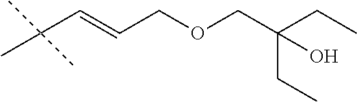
C(=CCOCC(CC)(CC)O)C(C)(C)C
